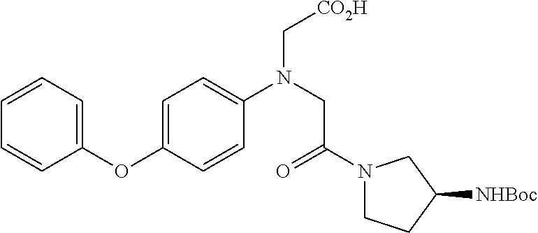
C1=CC=CC(OC2=CC=C(N(CC(N3CCC([NHBoc])C3)=O)C[CO2H])C=C2)=C1
